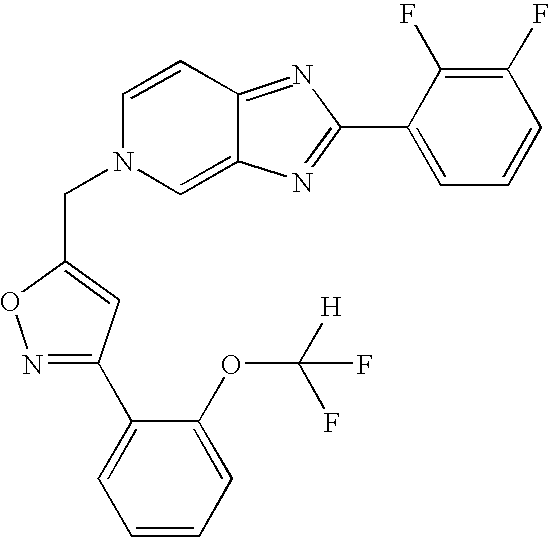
C1=CC2=NC(C3=CC=CC(F)=C3F)=NC2=CN1CC1=CC(C2=CC=CC=C2OC([H])(F)F)=NO1
